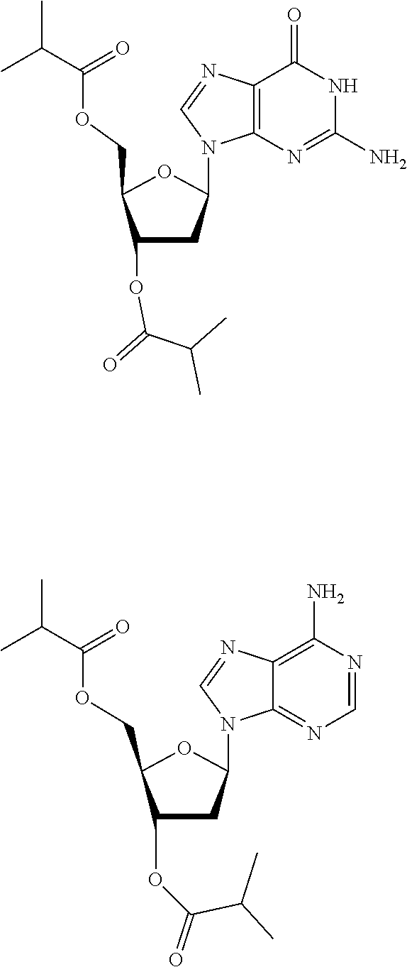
C1(OC(C(C)C)=O)CC(N2C3=C(N=C2)C(=O)NC(N)=N3)OC1COC(C(C)C)=O.C1(OC(C(C)C)=O)CC(N2C3=NC=NC(N)=C3N=C2)OC1COC(C(C)C)=O
